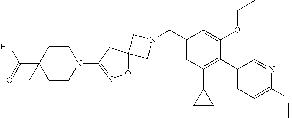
C1N(CC2=CC(C3CC3)=C(C3=CC=C(OC)N=C3)C(OCC)=C2)CC12ON=C(N1CCC(C(O)=O)(C)CC1)C2
